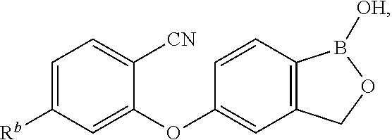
C1(OC2=CC3=C(C=C2)B([OH])OC3)=CC([Rb])=CC=C1[CN]
